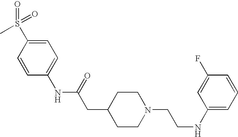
C1=C(S(=O)(=O)C)C=CC(NC(=O)CC2CCN(CCNC3=CC=CC(F)=C3)CC2)=C1
